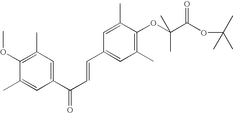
O(C1=C(C)C=C(C(C=CC2=CC(C)=C(OC(C(=O)OC(C)(C)C)(C)C)C(C)=C2)=O)C=C1C)C
